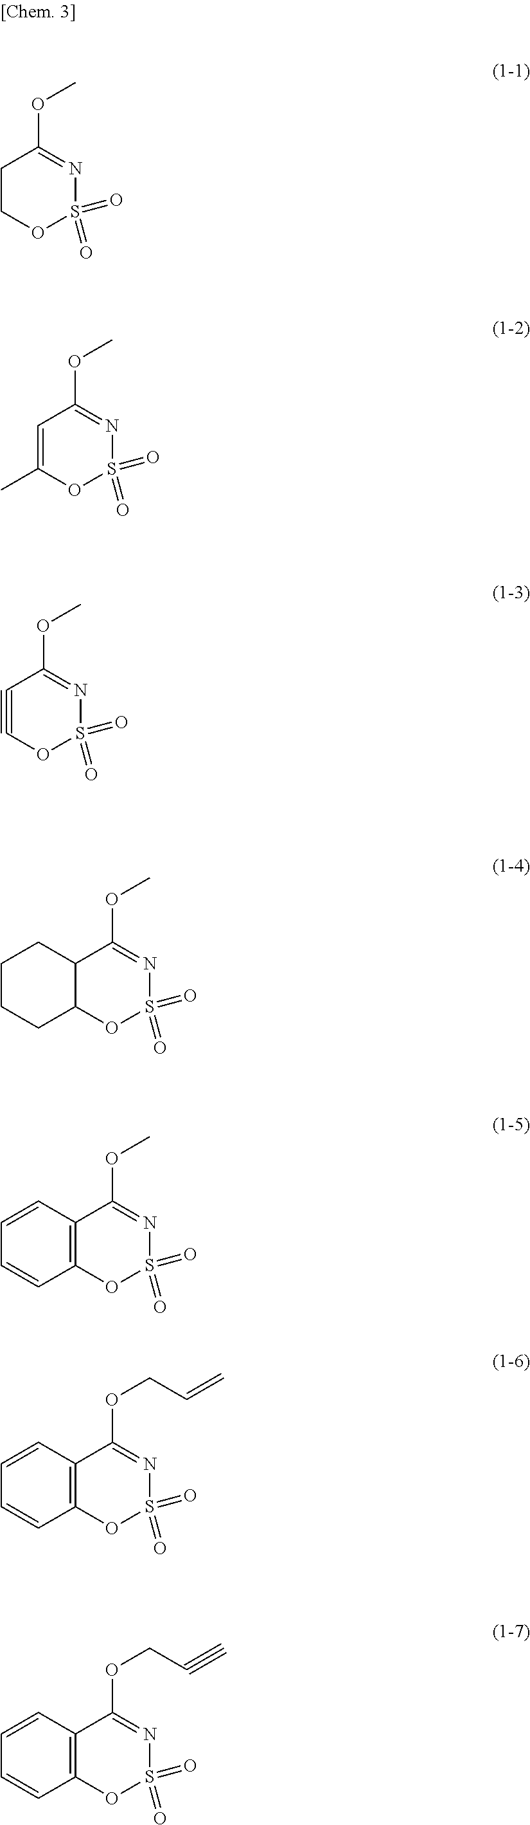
C1COS(=O)(=O)N=C1OC.C1=C(C)OS(=O)(=O)N=C1OC.C1#COS(=O)(=O)N=C1OC.C12C(OS(=O)(=O)N=C1OC)CCCC2.C12=C(OS(=O)(=O)N=C1OC)C=CC=C2.C12=C(OS(=O)(=O)N=C1OCC=C)C=CC=C2.C12=C(OS(=O)(=O)N=C1OCC#C)C=CC=C2
